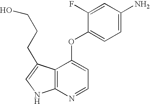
O(C1=CC=NC2=C1C(CCCO)=CN2)C1=CC=C(N)C=C1F
